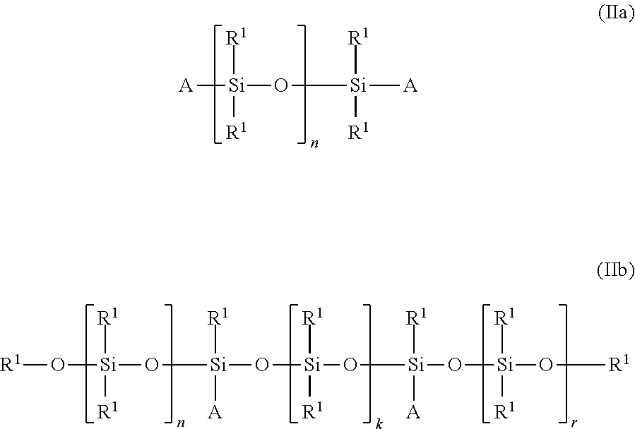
[A][Si]([R1])([R1])O[Si]([R1])([R1])[A].[R1]O[Si]([R1])([R1])O[Si]([R1])([A])O[Si]([R1])([R1])O[Si]([R1])([A])O[Si]([R1])([R1])O[R1]
